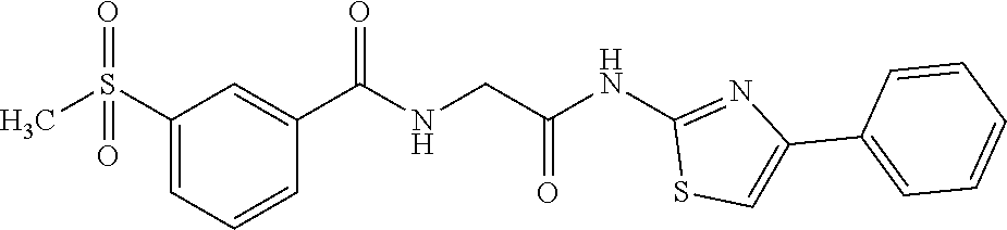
C1(S(C)(=O)=O)=CC=CC(C(=O)NCC(NC2=NC(C3=CC=CC=C3)=CS2)=O)=C1
